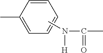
CC1=CC=CC=C1.CN([H])C(C)=O
